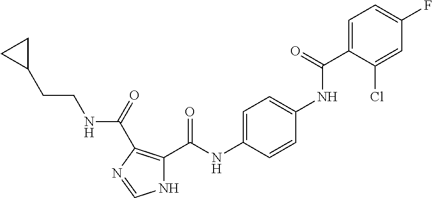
C1=C(C(NC2=CC=C(NC(C3=C(C(=O)NCCC4CC4)N=CN3)=O)C=C2)=O)C(Cl)=CC(F)=C1
